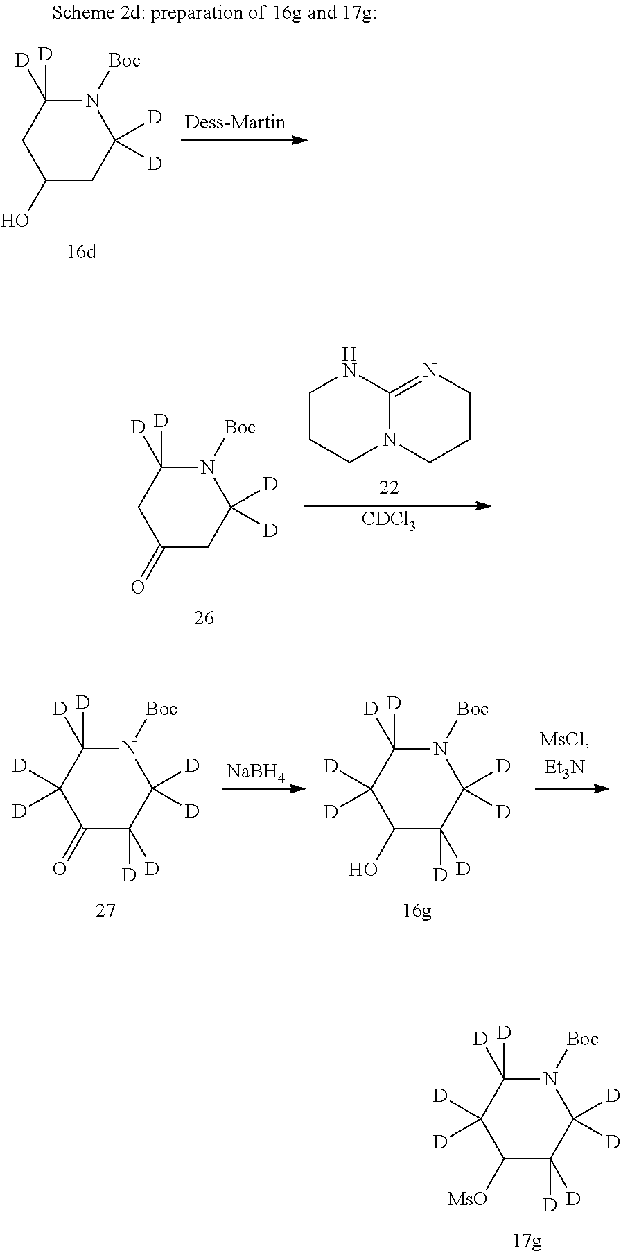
C1CCN2C(=NCCC2)N1.[CDCl3].C1(=O)CC([D])([D])N([Boc])C([D])([D])C1.C1(=O)C([D])([D])C([D])([D])N([Boc])C([D])([D])C1([D])[D].[NaBH4].C1(O)C([D])([D])C([D])([D])N([Boc])C([D])([D])C1([D])[D].C1([MsO])C([D])([D])C([D])([D])N([Boc])C([D])([D])C1([D])[D].C1(O)CC([D])([D])N([Boc])C([D])([D])C1
